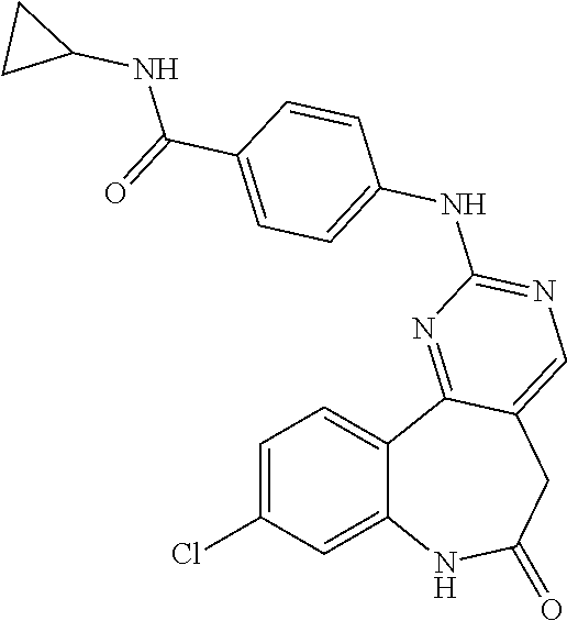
C1=C(Cl)C=C2C(=C1)C1=NC(NC3=CC=C(C(=O)NC4CC4)C=C3)=NC=C1CC(=O)N2
